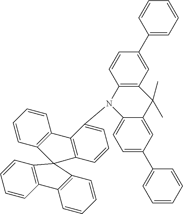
C1(C2=CC3=C(C=C2)N(C2=CC=CC4=C2C2=C(C=CC=C2)C42C4=C(C=CC=C4)C4=C2C=CC=C4)C2=CC=C(C4=CC=CC=C4)C=C2C3(C)C)=CC=CC=C1
